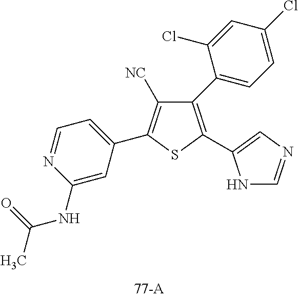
C1(C2=CC=C(Cl)C=C2Cl)=C(C2=CN=CN2)SC(C2=CC=NC(NC(C)=O)=C2)=C1[NC]
